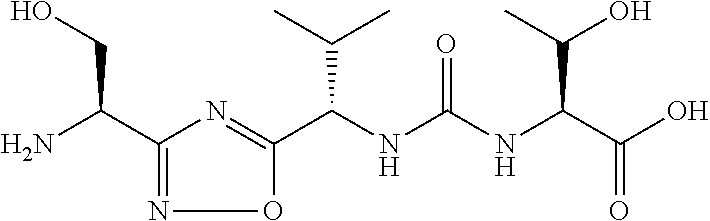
C1(C(N)CO)=NOC(C(NC(NC(C(O)=O)C(O)C)=O)C(C)C)=N1
